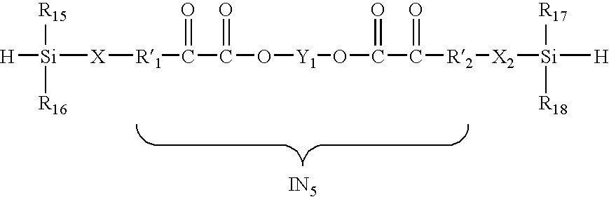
[H][Si]([X][R1]C(C(O[Y1]OC(C([R2][X2][Si]([H])([R17])[R18])=O)=O)=O)=O)([R15])[R16].[IN5]
